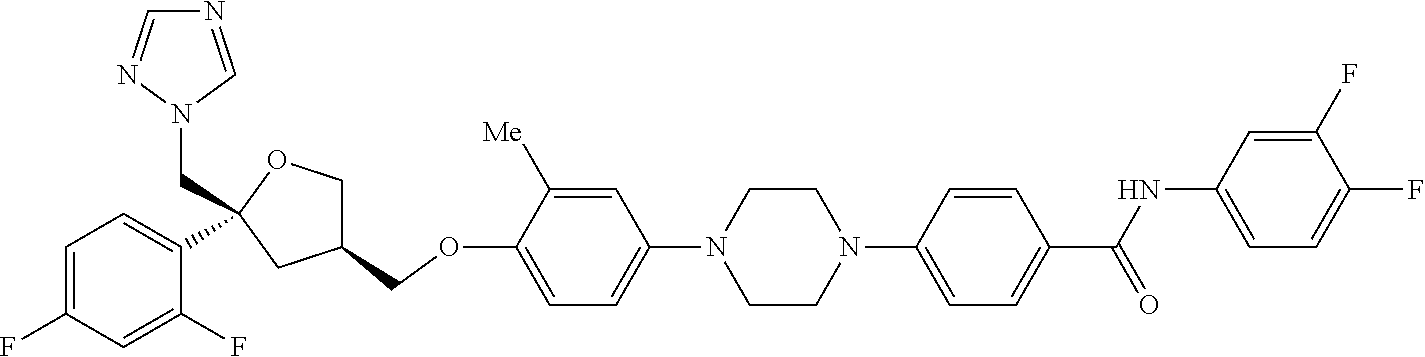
C1=C([Me])C(OCC2COC(CN3C=NC=N3)(C3=CC=C(F)C=C3F)C2)=CC=C1N1CCN(C2=CC=C(C(NC3=CC=C(F)C(F)=C3)=O)C=C2)CC1
